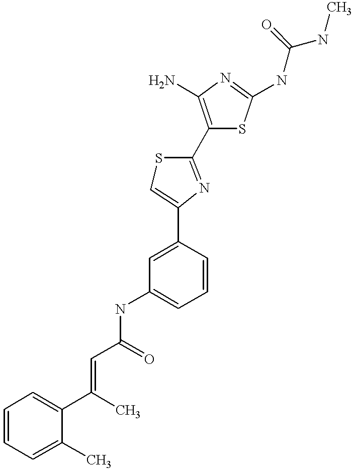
C(C(=O)NC1=CC=CC(C2=CSC(C3=C(N)N=C(NC(NC)=O)S3)=N2)=C1)=C(C1=CC=CC=C1C)C
